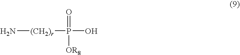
N[(CH2)r]P(=O)([OR8])O
